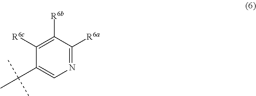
C1(C(C)(C)C)=CN=C([R6a])C([R6b])=C1[R6c]
